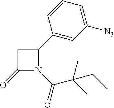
C1C(=O)N(C(=O)C(C)(C)CC)C1C1=CC([N3])=CC=C1
